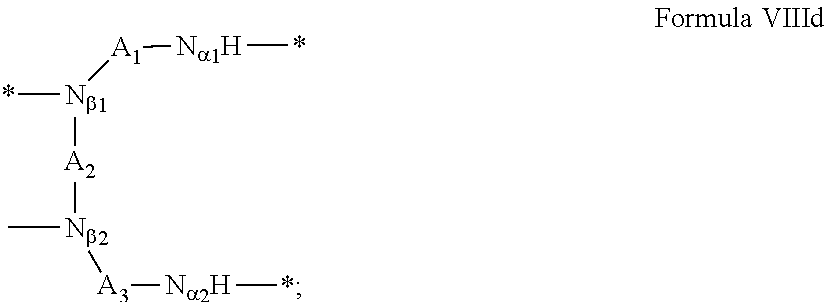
*[Na1H][A1][Nb1]([A2][Nb2](C)[A3][Na2H]*)*
